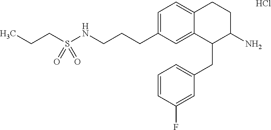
C1=C(CCCNS(CCC)(=O)=O)C=C2C(=C1)CCC(N)C2CC1=CC=CC(F)=C1.Cl
